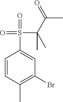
BrC1=C(C)C=CC(S(=O)(=O)C(C(C)=O)(C)C)=C1
